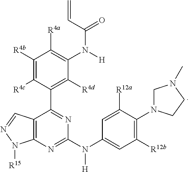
C1([R12b])=C(N2CN(C)CC2)C([R12a])=CC(N(C2=NC3=C(C(C4=C([R4d])C(N([H])C(C=C)=O)=C([R4a])C([R4b])=C4[R4c])=N2)C=NN3[R15])[H])=C1
